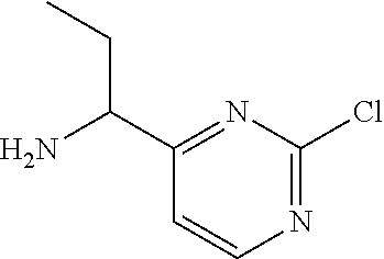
ClC1=NC=CC(C(N)CC)=N1
